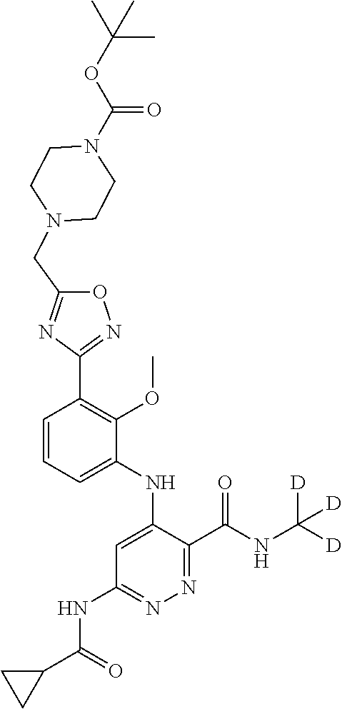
C1=CC=C(NC2=CC(NC(C3CC3)=O)=NN=C2C(NC([D])([D])[D])=O)C(OC)=C1C1=NOC(CN2CCN(C(OC(C)(C)C)=O)CC2)=N1
